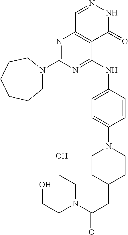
N1=C(NC2=CC=C(N3CCC(CC(=O)N(CCO)CCO)CC3)C=C2)C2=C(N=C1N1CCCCCC1)C=NNC2=O
